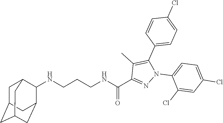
N(CCCNC(C1=NN(C2=CC=C(Cl)C=C2Cl)C(C2=CC=C(Cl)C=C2)=C1C)=O)C1C2CC3CC(CC1C3)C2
